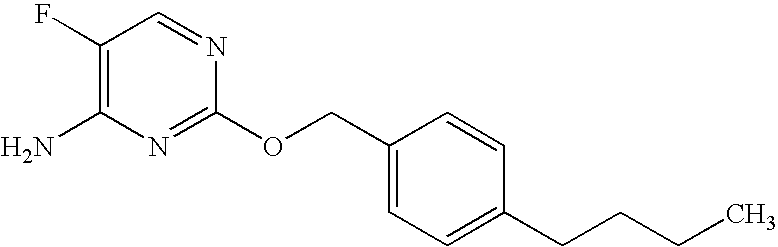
C1(F)=C(N)N=C(OCC2=CC=C(CCCC)C=C2)N=C1
